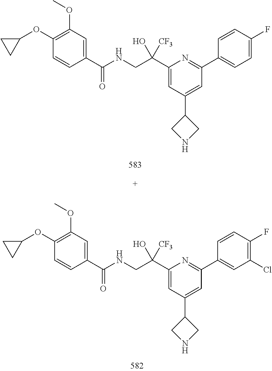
C1(C([CF3])(O)CNC(C2=CC(OC)=C(OC3CC3)C=C2)=O)=CC(C2CNC2)=CC(C2=CC=C(F)C=C2)=N1.C1(C([CF3])(O)CNC(C2=CC(OC)=C(OC3CC3)C=C2)=O)=CC(C2CNC2)=CC(C2=CC(Cl)=C(F)C=C2)=N1
